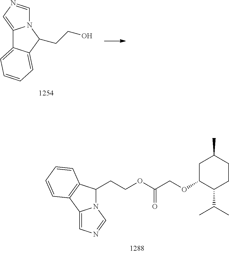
N12C(CCOC(COC3C(C(C)C)CCC(C)C3)=O)C3=C(C1=CN=C2)C=CC=C3.C12=CN=CN1C(CCO)C1=CC=CC=C21
